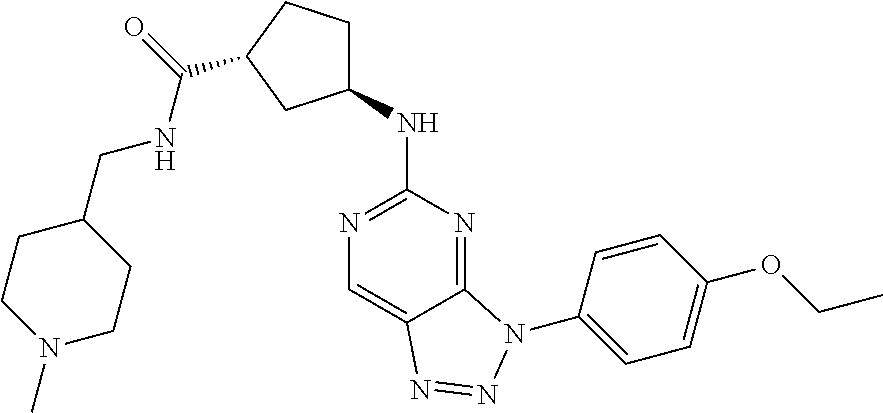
C1(NC2CCC(C(=O)NCC3CCN(C)CC3)C2)=NC=C2C(=N1)N(C1=CC=C(OCC)C=C1)N=N2
